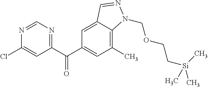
C1(C)=C2C(=CC(C(C3=NC=NC(Cl)=C3)=O)=C1)C=NN2COCC[Si](C)(C)C
